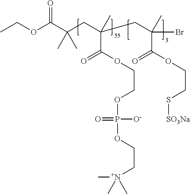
C(OC(C(CC(CC(Br)(C(OCCS[SO3Na])=O)C)(C)C(=O)OCCOP([O-])(=O)OCC[N+](C)(C)C)(C)C)=O)C
